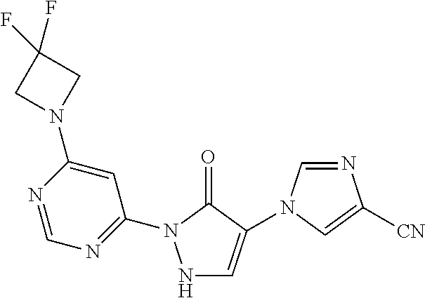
N1=C(N2NC=C(N3C=NC([CN])=C3)C2=O)C=C(N2CC(F)(F)C2)N=C1
